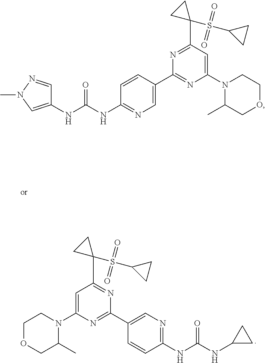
C1OCC(C)N(C2=CC(C3(S(=O)(=O)C4CC4)CC3)=NC(C3=CN=C(NC(NC4CC4)=O)C=C3)=N2)C1.C1OCC(C)N(C2=CC(C3(S(=O)(=O)C4CC4)CC3)=NC(C3=CN=C(NC(NC4=CN(C)N=C4)=O)C=C3)=N2)C1
